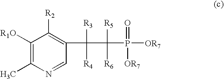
C1([R1O])=C(C)N=CC(C(C(P([OR7])([OR7])=O)([R6])[R5])([R3])[R4])=C1[R2]
